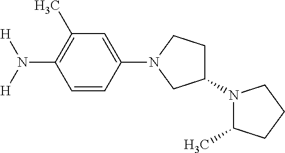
C1(N2CC(N3C(C)CCC3)CC2)=CC(C)=C(N([H])[H])C=C1
